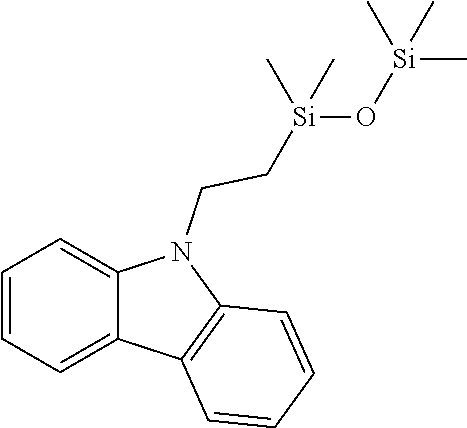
C1=CC=C2C(=C1)N(CC[Si](C)(O[Si](C)(C)C)C)C1=C2C=CC=C1
